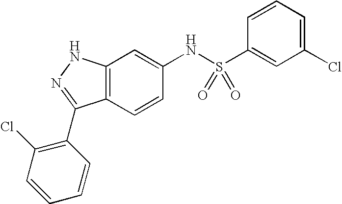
C12=C(C=CC(NS(C3=CC(Cl)=CC=C3)(=O)=O)=C1)C(C1=C(Cl)C=CC=C1)=NN2
